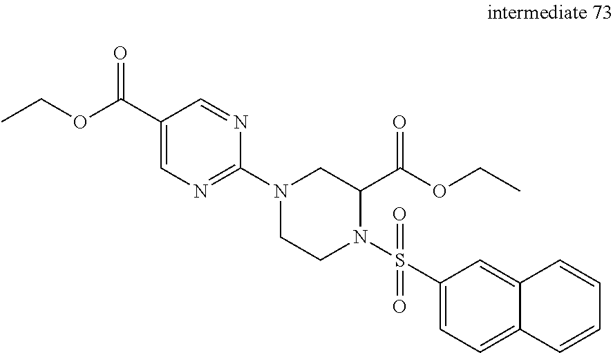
C1=C(C(OCC)=O)C=NC(N2CCN(S(C3=CC=C4C(=C3)C=CC=C4)(=O)=O)C(C(OCC)=O)C2)=N1
